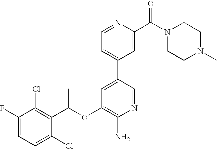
C1(F)=CC=C(Cl)C(C(OC2=C(N)N=CC(C3=CC=NC(C(N4CCN(C)CC4)=O)=C3)=C2)C)=C1Cl
